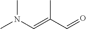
CN(C=C(C=O)C)C
